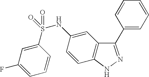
C1(S(NC2=CC3=C(C=C2)NN=C3C2=CC=CC=C2)(=O)=O)=CC(F)=CC=C1
